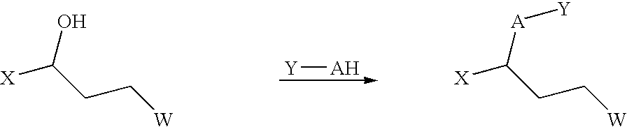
[X]C(CC[W])O.[Y][AH].[X]C(CC[W])[A][Y]
